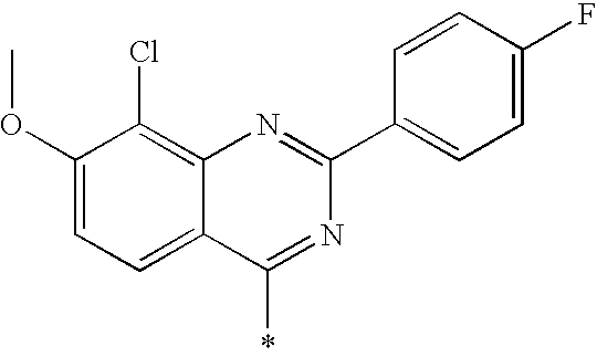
C1(OC)=CC=C2C(=C1Cl)N=C(C1=CC=C(F)C=C1)N=C2*
